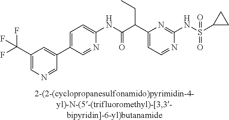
N1=CC=C(C(C(NC2=CC=C(C3=CC(C(F)(F)F)=CN=C3)C=N2)=O)CC)N=C1NS(=O)(=O)C1CC1
